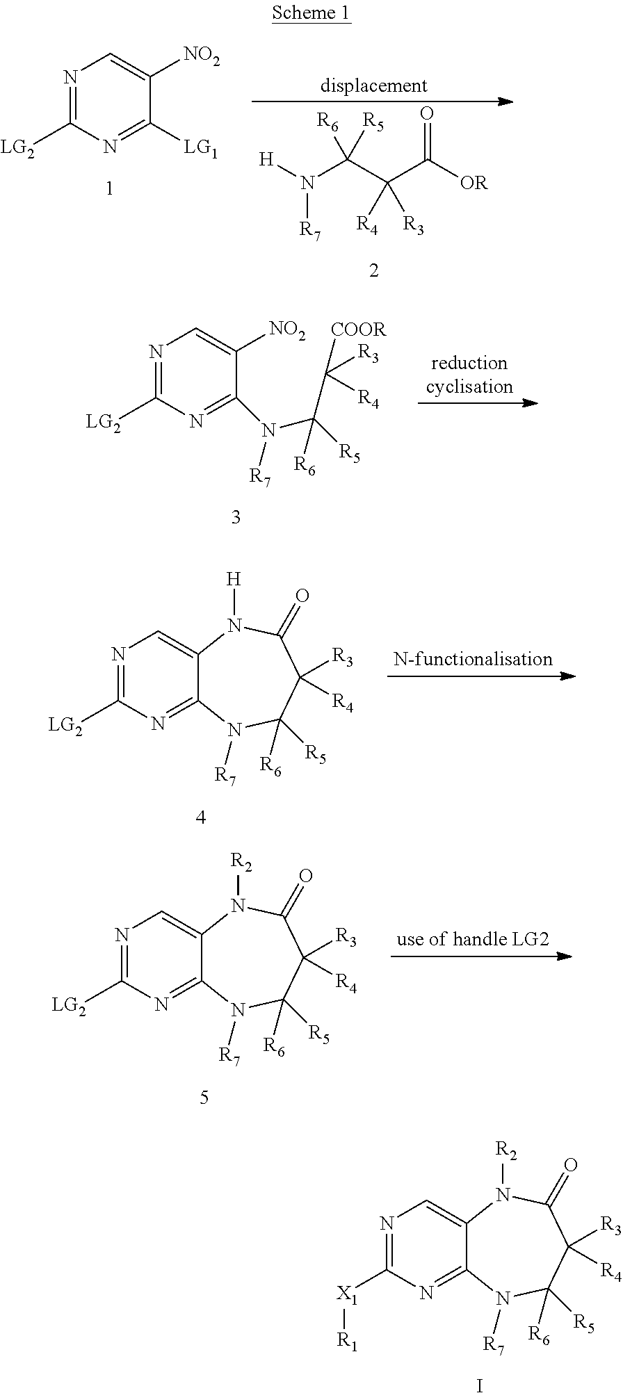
N1=C([LG2])N=C([LG1])C([NO2])=C1.[H]N(C(C(C([OR])=O)([R4])[R3])([R6])[R5])[R7].N1=C([LG2])N=C(N([R7])C(C([COOR])([R3])[R4])([R6])[R5])C([NO2])=C1.N1=C([LG2])N=C2C(=C1)N([H])C(=O)C([R3])([R4])C([R6])([R5])N2[R7].N1=C([LG2])N=C2C(=C1)N([R2])C(=O)C([R3])([R4])C([R6])([R5])N2[R7].N1=C([X1][R1])N=C2C(=C1)N([R2])C(=O)C([R3])([R4])C([R6])([R5])N2[R7].I
